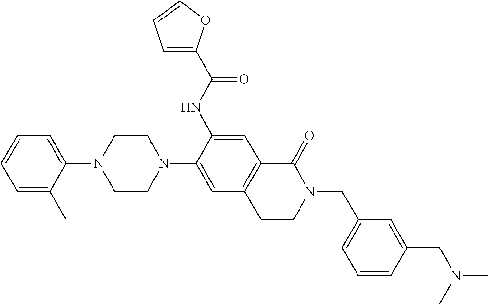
C1=C(C)C(N2CCN(C3=CC4=C(C=C3NC(C3=CC=CO3)=O)C(=O)N(CC3=CC=CC(CN(C)C)=C3)CC4)CC2)=CC=C1
